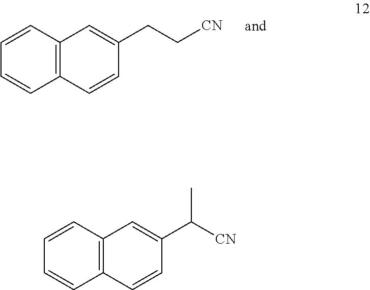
C12=C(C=CC=C1)C=C(CC[CN])C=C2.C12=C(C=CC=C1)C=C(C([CN])C)C=C2
